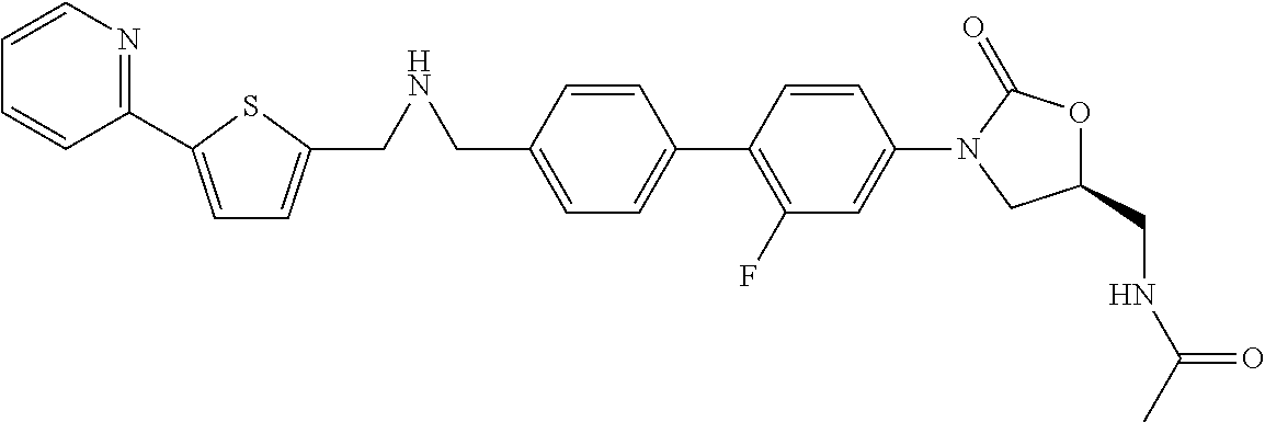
C1=C(CNCC2=CC=C(C3=NC=CC=C3)S2)C=CC(C2=C(F)C=C(N3CC(CNC(C)=O)OC3=O)C=C2)=C1
